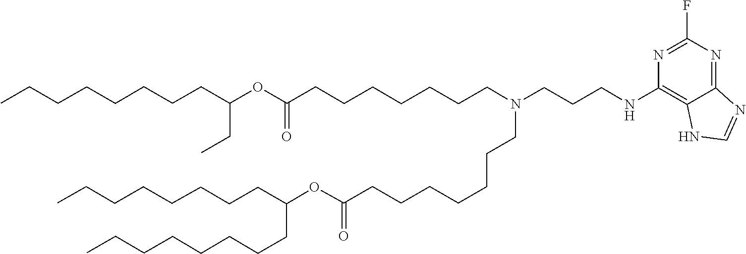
O(C(=O)CCCCCCCN(CCCCCCCC(OC(CCCCCCCC)CC)=O)CCCNC1=C2C(=NC(F)=N1)N=CN2)C(CCCCCCCC)CCCCCCCC
